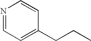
N1=CC=C(CCC)C=C1
